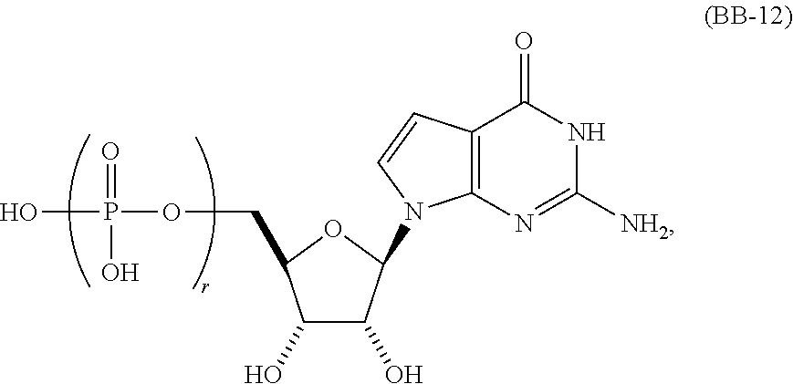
C12=C(N=C([NH2])NC1=O)N(C1C(O)C(O)C(COP(O)(=O)O)O1)C=C2
